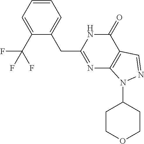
N1=C(CC2=CC=CC=C2C(F)(F)F)NC(=O)C2=C1N(C1CCOCC1)N=C2
